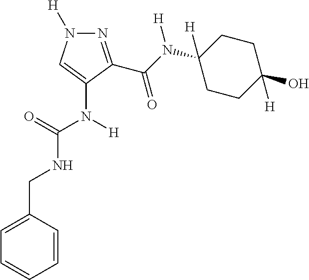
N1=C(C(N(C2([H])CCC(O)([H])CC2)[H])=O)C(N([H])C(=O)NCC2=CC=CC=C2)=CN1[H]
